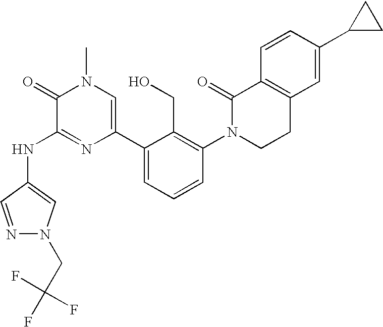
N(C1=NC(C2=CC=CC(N3CCC4=C(C3=O)C=CC(C3CC3)=C4)=C2CO)=CN(C)C1=O)C1=CN(CC(F)(F)F)N=C1
